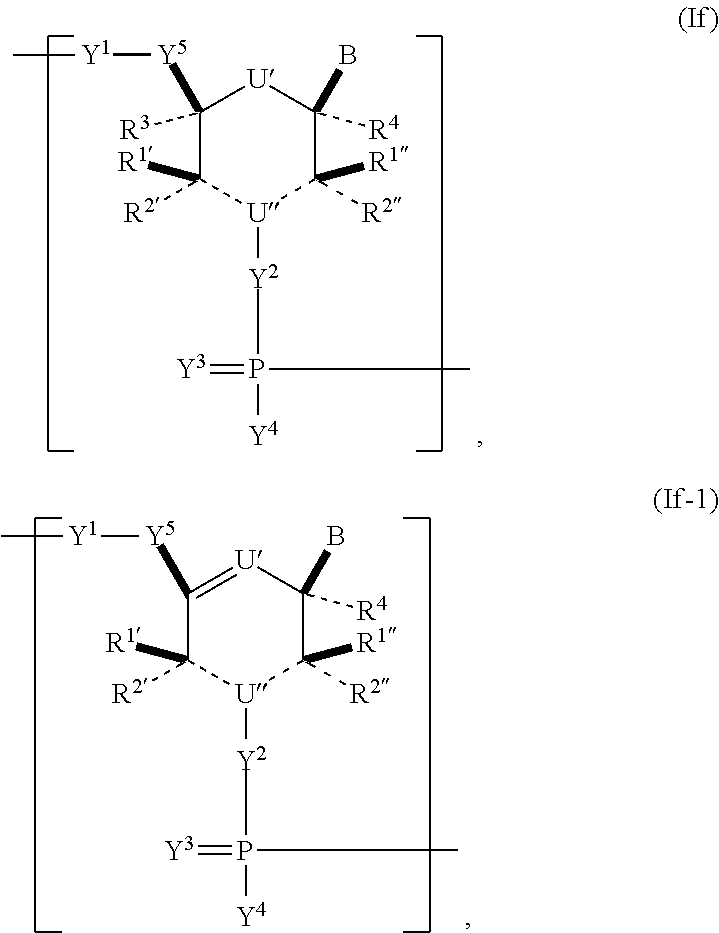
C1([R3])([Y5][Y1]C)C([R1])([R2])[U]([Y2]P(=[Y3])([Y4])C)C([R2])([R1])C([R4])(B)[U]1.C1([Y5][Y1]C)=[U]C([R4])(B)C([R2])([R1])[U]([Y2]P(=[Y3])([Y4])C)C1([R1])[R2]
